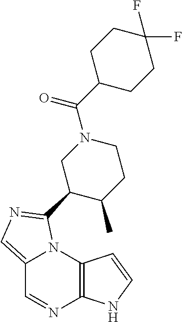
C12=CN=C(C3C(C)CCN(C(C4CCC(F)(F)CC4)=O)C3)N1C1=C(N=C2)NC=C1
